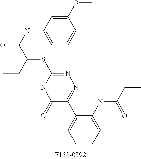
C1(OC)=CC(NC(=O)C(CC)SC2=NN=C(C3=CC=CC=C3NC(CC)=O)C(=O)N2)=CC=C1
